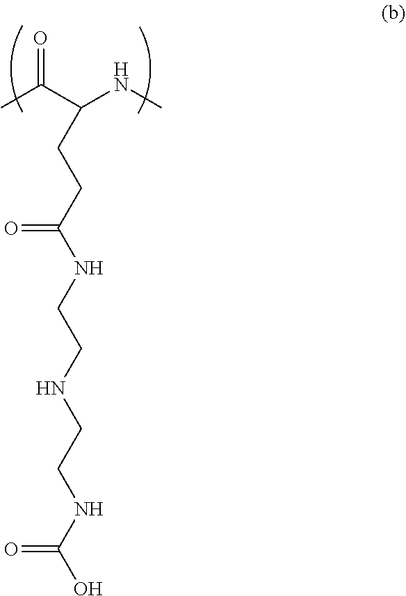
CC(C(NC)CCC(NCCNCCNC(O)=O)=O)=O
